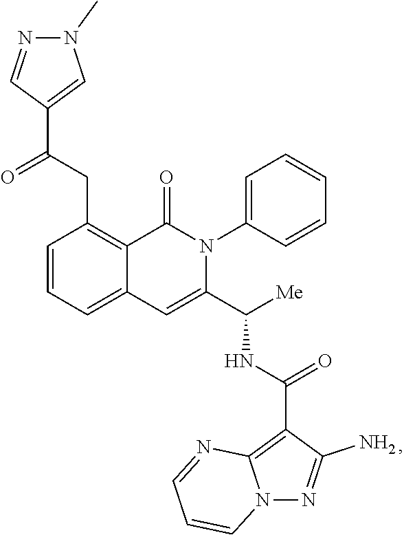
C1=CC=C2C(=C1CC(C1=CN(C)N=C1)=O)C(=O)N(C1=CC=CC=C1)C(C([Me])NC(=O)C1=C3N(N=C1N)C=CC=N3)=C2
